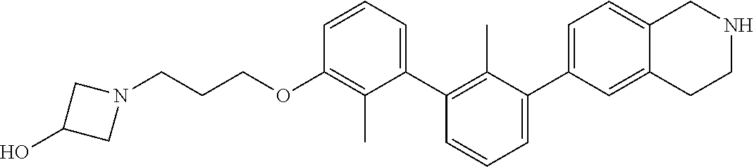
C1(OCCCN2CC(O)C2)=C(C)C(C2=C(C)C(C3=CC=C4C(=C3)CCNC4)=CC=C2)=CC=C1
